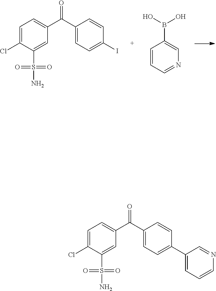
C1=C(Cl)C(S(=O)(=O)N)=CC(C(C2=CC=C(I)C=C2)=O)=C1.C1=CC=NC=C1B(O)O.C1=C(Cl)C(S(=O)(=O)N)=CC(C(C2=CC=C(C3=CC=CN=C3)C=C2)=O)=C1
